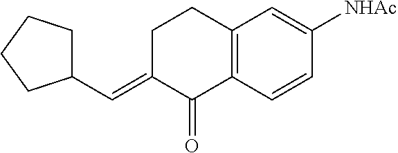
C12=C(C=CC([NHAc])=C1)C(=O)C(=CC1CCCC1)CC2
